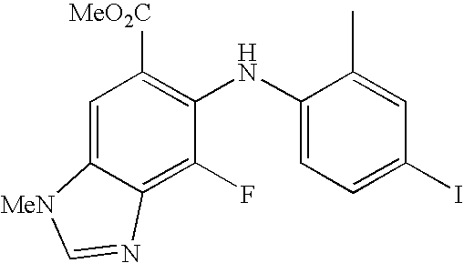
C1=C2C(=C(F)C(NC3=CC=C(I)C=C3C)=C1[MeO2C])N=C[MeN]2
